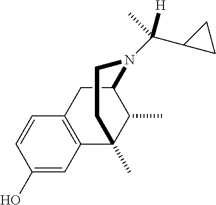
C1(O)=CC2=C(C=C1)CC1N(C(C3CC3)(C)[H])CCC2(C)C1C
